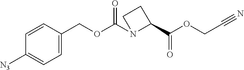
C1(COC(N2C(C(OCC#N)=O)CC2)=O)=CC=C([N3])C=C1
